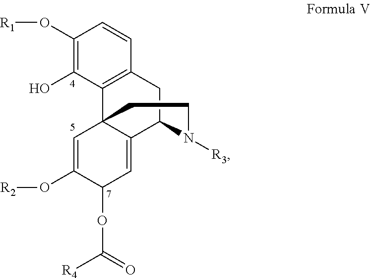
C1(O[R1])=C(O)C2=C(C=C1)CC1C3=CC(OC(=O)[R4])C(O[R2])=CC23CCN1[R3]
